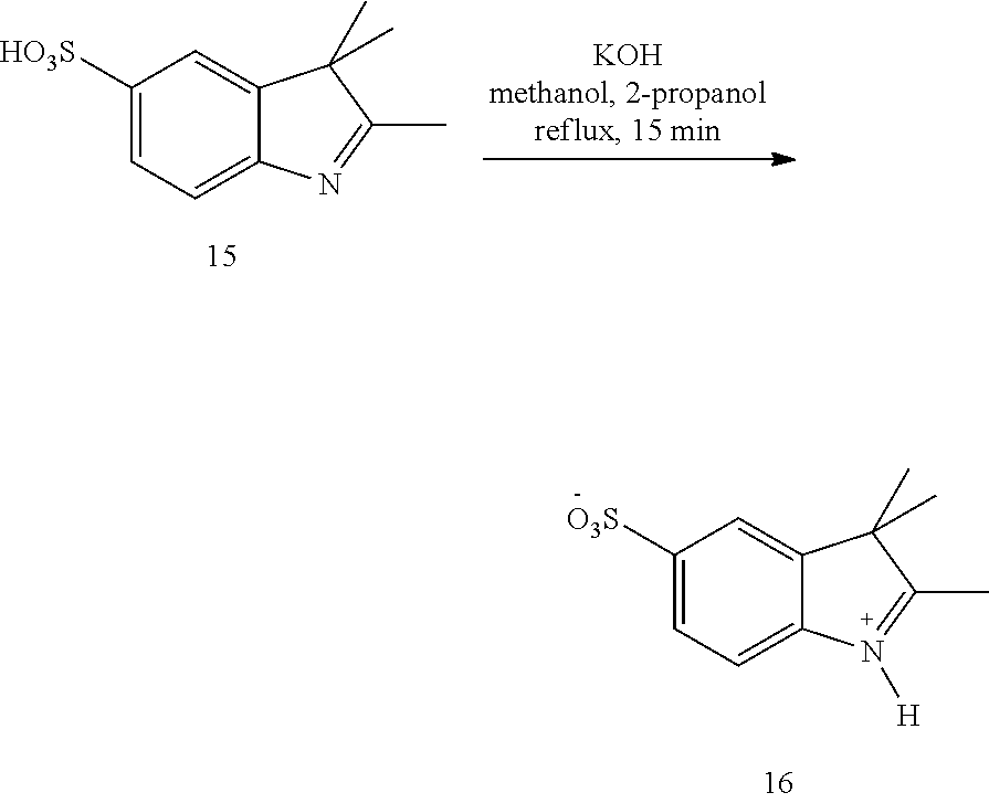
C1([O3S])=CC=C2C(=C1)C(C)(C)C(C)=N2[H].C1([HO3S])=CC=C2C(=C1)C(C)(C)C(C)=N2
